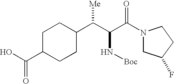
C1C(C(O)=O)CCC(C(C(C(N2CC(F)CC2)=O)N[Boc])[Me])C1
